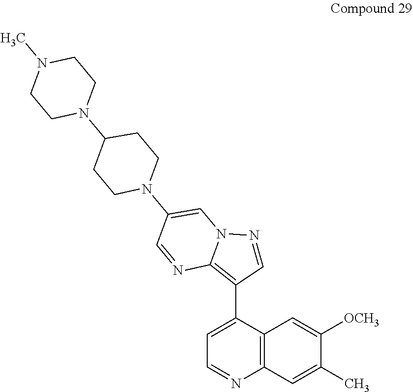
N1(C)CCN(C2CCN(C3=CN4C(=C(C5=CC=NC6=C5C=C([OCH3])C(C)=C6)C=N4)N=C3)CC2)CC1
